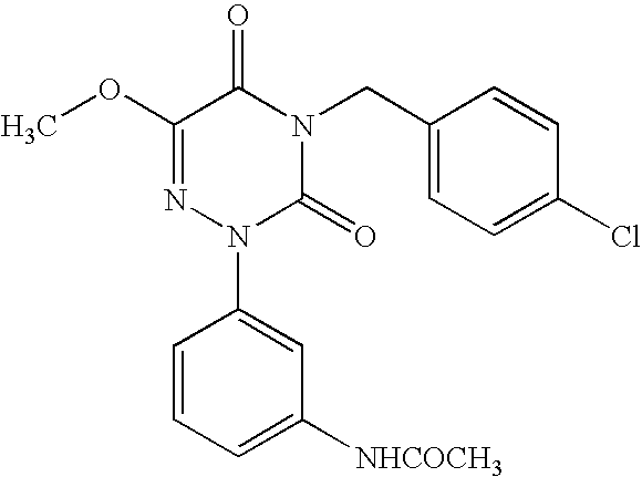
O(C1=NN(C2=CC([NHCOCH3])=CC=C2)C(=O)N(CC2=CC=C(Cl)C=C2)C1=O)C
